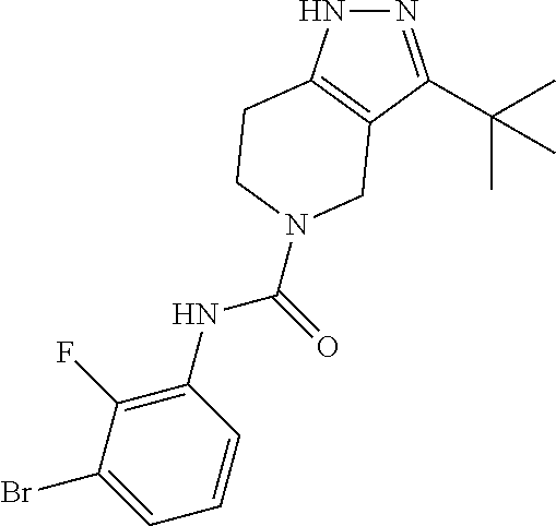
N1=C(C(C)(C)C)C2=C(N1)CCN(C(NC1=C(F)C(Br)=CC=C1)=O)C2
